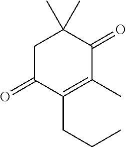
C1C(=O)C(CCC)=C(C)C(=O)C1(C)C
